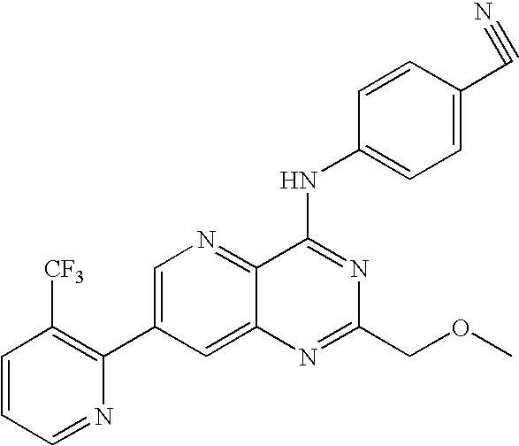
C1=CC=NC(C2=CN=C3C(=C2)N=C(COC)N=C3NC2=CC=C(C#N)C=C2)=C1[CF3]
